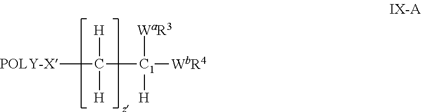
[POLY-X]C([H])([H])[C1]([WbR4])([WaR3])[H]
